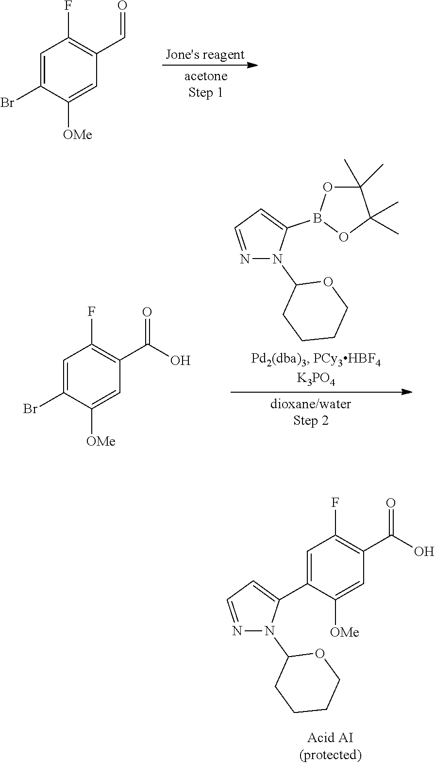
C1=C(Br)C([OMe])=CC(C=O)=C1F.N1=CC=C(B2OC(C)(C)C(C)(C)O2)N1C1CCCCO1.C1=C(Br)C([OMe])=CC(C(=O)O)=C1F.C1=C(C2=CC=NN2C2CCCCO2)C([OMe])=CC(C(=O)O)=C1F
